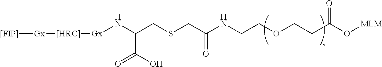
[[FIP]][Gx][[HRC]][Gx]NC(CSCC(NCCOCCC(O[MLM])=O)=O)C(O)=O
